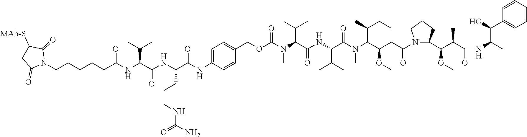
C(CCCCC(NC(C(NC(C(NC1=CC=C(COC(N(C)C(C(C)C)C(=O)NC(C(N(C(C(CC(N2C(C(C(C(=O)NC(C)C(O)C3=CC=CC=C3)C)OC)CCC2)=O)OC)C(C)CC)C)=O)C(C)C)=O)C=C1)=O)CCCNC(N)=O)=O)C(C)C)=O)N1C(=O)C([MAb-S])CC1=O
